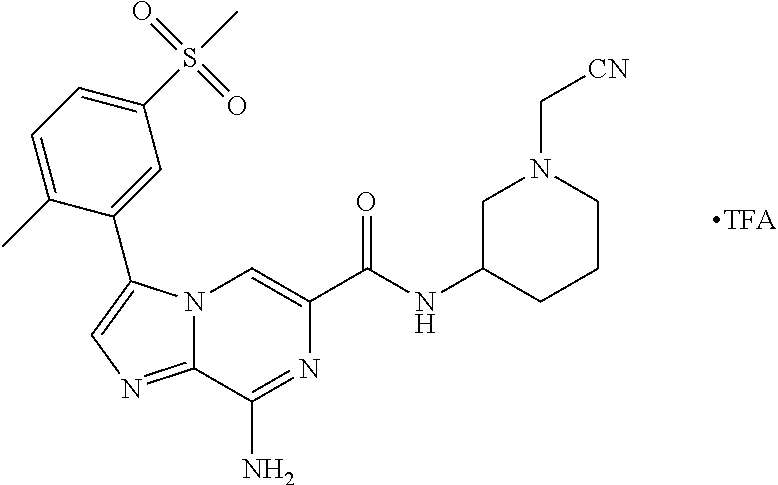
N12C(=NC=C1C1=CC(S(C)(=O)=O)=CC=C1C)C(N)=NC(C(NC1CCCN(C[CN])C1)=O)=C2
